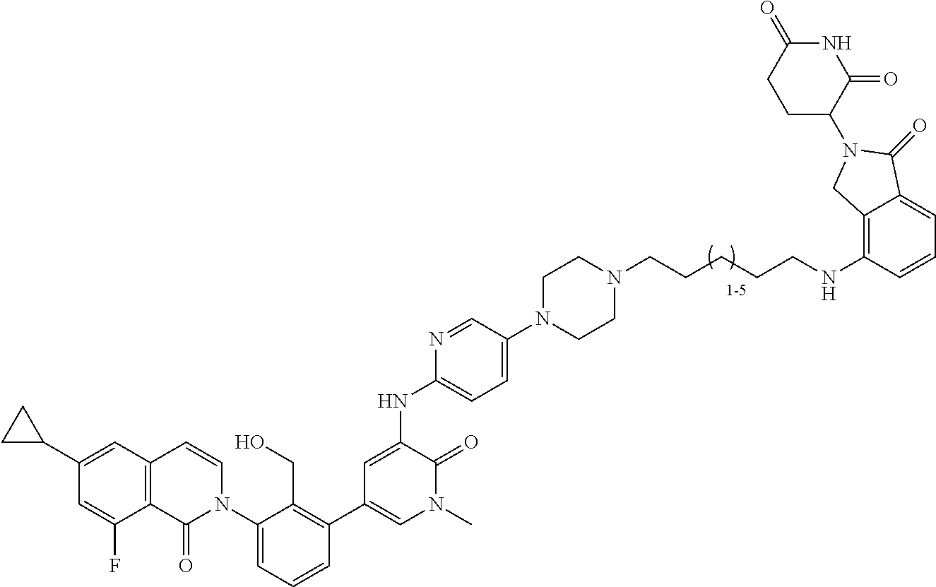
C12=C(C=C(C3CC3)C=C1F)C=CN(C1=CC=CC(C3=CN(C)C(=O)C(NC4=CC=C(N5CCN(CCCCCNC6=C7C(=CC=C6)C(=O)N(C6C(=O)NC(=O)CC6)C7)CC5)C=N4)=C3)=C1CO)C2=O
